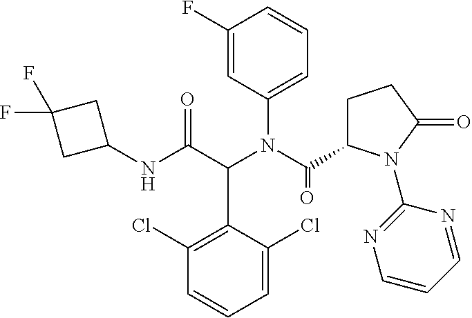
C1=C(Cl)C(C(C(NC2CC(F)(F)C2)=O)N(C(=O)C2CCC(=O)N2C2=NC=CC=N2)C2=CC=CC(F)=C2)=C(Cl)C=C1
